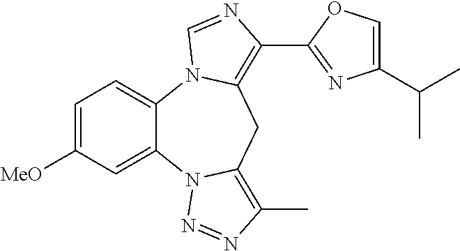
C1=C([MeO])C=C2C(=C1)N1C(=C(C3=NC(C(C)C)=CO3)N=C1)CC1=C(C)N=NN21
